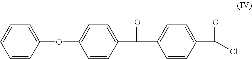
C1=CC(OC2=CC=C(C(=O)C3=CC=C(C(Cl)=O)C=C3)C=C2)=CC=C1
